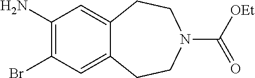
C1(N)=C(Br)C=C2C(=C1)CCN(C([OEt])=O)CC2
